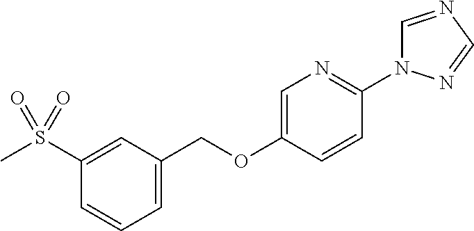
C1(COC2=CN=C(N3C=NC=N3)C=C2)=CC=CC(S(C)(=O)=O)=C1
